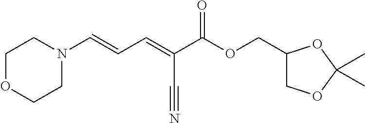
N1(C=CC=C(C(OCC2COC(C)(C)O2)=O)C#N)CCOCC1
